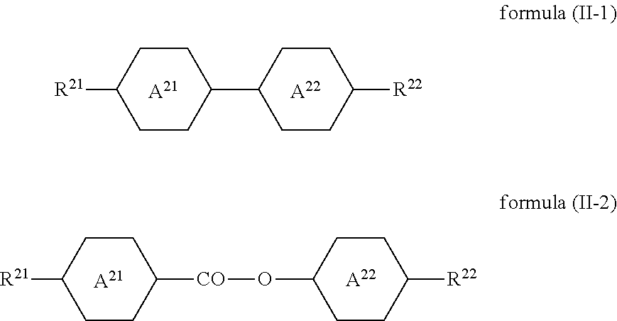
[A22].C1CC([R21])CCC1C1CCC([R22])CC1.[A21].C1CC([R21])CCC1[CO]OC1CCC([R22])CC1.[A21].[A22]
